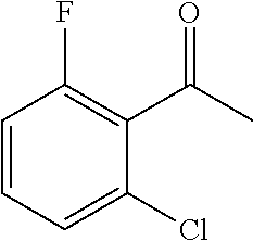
C1=CC=C(Cl)C(C(=O)C)=C1F
